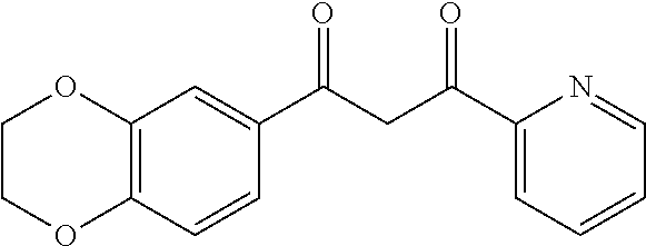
C1COC2=C(O1)C=C(C(CC(C1=CC=CC=N1)=O)=O)C=C2
